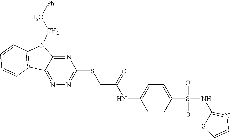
C1=CC2=C(C=C1)C1=NN=C(SCC(=O)NC3=CC=C(S(=O)(=O)NC4=NC=CS4)C=C3)N=C1N2CC[Ph]
